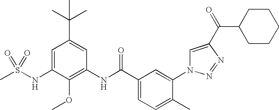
CS(NC1=CC(C(C)(C)C)=CC(NC(C2=CC=C(C)C(N3C=C(C(=O)C4CCCCC4)N=N3)=C2)=O)=C1OC)(=O)=O
